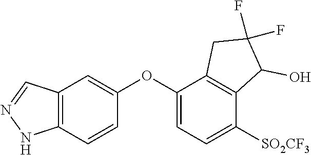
C12=C(C=CC(OC3=CC=C([SO2CF3])C4=C3CC(F)(F)C4O)=C1)NN=C2
